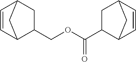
C1=CC2CC(COC(C3C4C=CC(C3)C4)=O)C1C2
